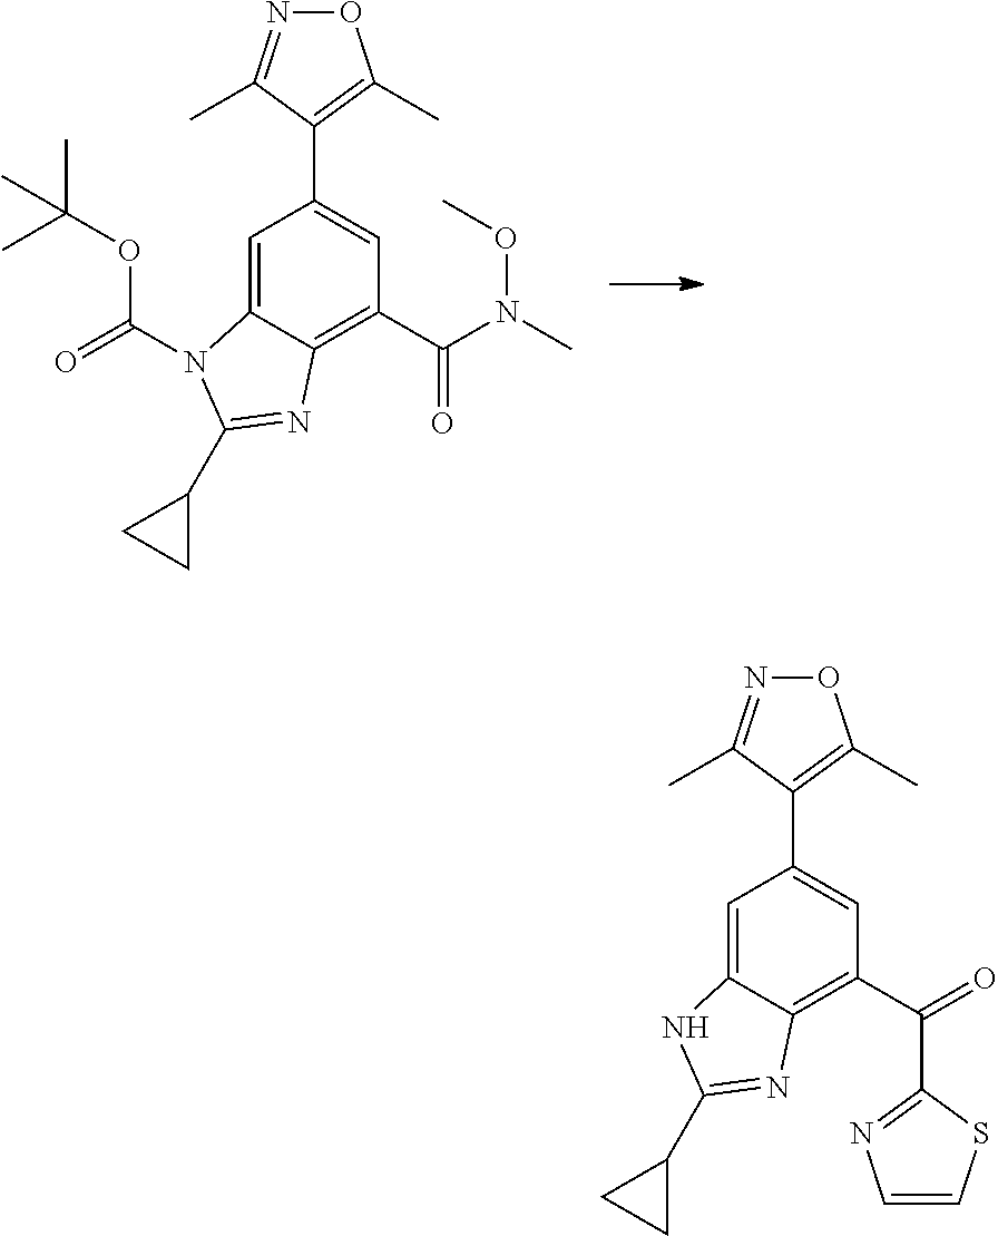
C1=C2C(=C(C(N(C)OC)=O)C=C1C1=C(C)ON=C1C)N=C(C1CC1)N2C(=O)OC(C)(C)C.C1=C2C(=C(C(=O)C3=NC=CS3)C=C1C1=C(C)ON=C1C)N=C(C1CC1)N2
